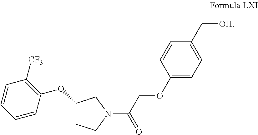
C1(OCC(N2CC(OC3=C([CF3])C=CC=C3)CC2)=O)=CC=C(C[OH])C=C1
